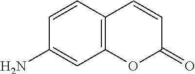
C1=CC2=C(C=C1N)OC(=O)C=C2
